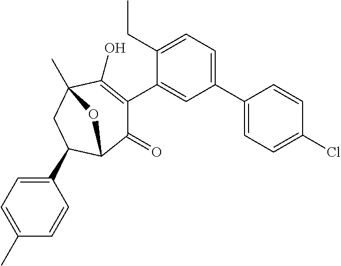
C1(C2=CC=C(CC)C(C3=C(O)C4(C)CC(C5=CC=C(C)C=C5)C(C3=O)O4)=C2)=CC=C(Cl)C=C1
